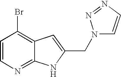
C1=CN=C2C(=C1Br)C=C(CN1C=CN=N1)N2
